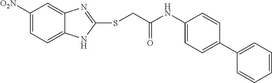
C1([O2N])=CC=C2C(=C1)N=C(SCC(NC1=CC=C(C3=CC=CC=C3)C=C1)=O)N2
